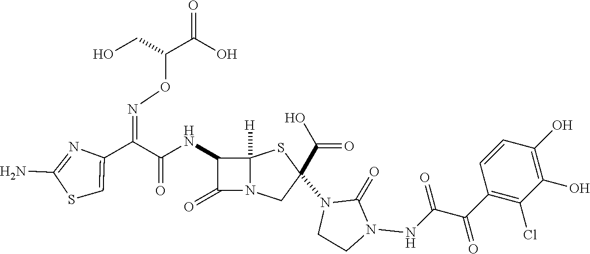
C(=O)(NC1C(=O)N2C1([H])SC(N1CCN(NC(=O)C(C3=C(Cl)C(O)=C(O)C=C3)=O)C1=O)(C(O)=O)C2)C(C1=CSC(N)=N1)=NOC(C(O)=O)CO
